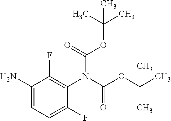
O(C(=O)N(C1=C(F)C(N)=CC=C1F)C(=O)OC(C)(C)C)C(C)(C)C
